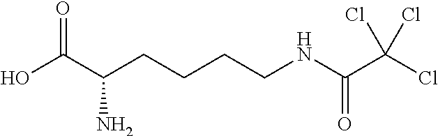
OC(C(CCCCNC(C(Cl)(Cl)Cl)=O)N)=O
